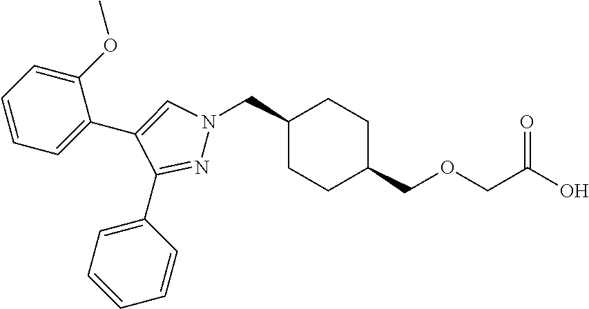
C1(CN2N=C(C3=CC=CC=C3)C(C3=CC=CC=C3OC)=C2)CCC(COCC(O)=O)CC1
